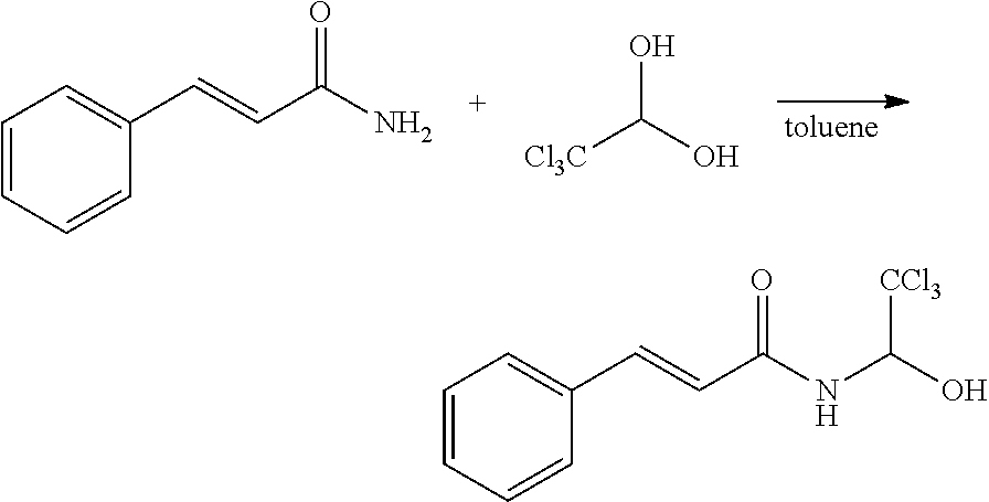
C1=CC=CC(C=CC(N)=O)=C1.OC(O)[Cl3C].C1=CC=CC(C=CC(NC(O)[CCl3])=O)=C1
